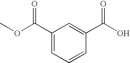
C1(C(=O)OC)=CC=CC(C(O)=O)=C1
